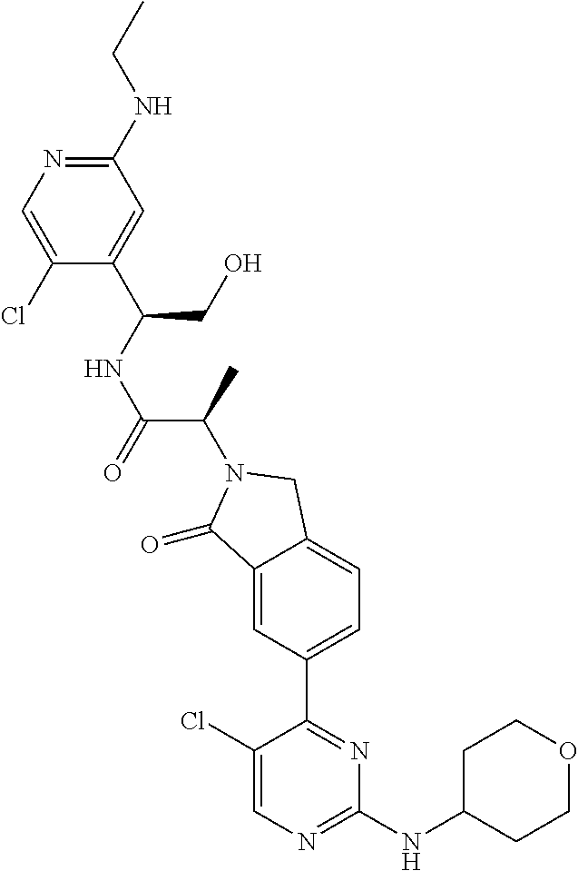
C1(=O)C2=CC(C3=NC(NC4CCOCC4)=NC=C3Cl)=CC=C2CN1C(C(NC(CO)C1=CC(NCC)=NC=C1Cl)=O)C
